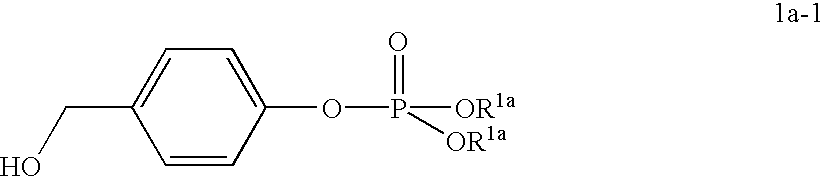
C1=C(CO)C=CC(OP([OR1a])(=O)[OR1a])=C1
